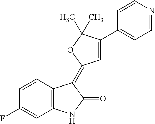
C1=CC(F)=CC2=C1C(=C1C=C(C3=CC=NC=C3)C(C)(C)O1)C(=O)N2
